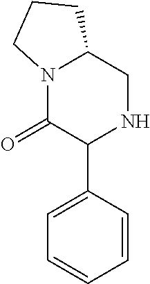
N12C(=O)C(C3=CC=CC=C3)NCC1CCC2
